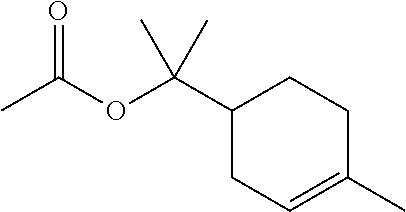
C1(C(OC(C)=O)(C)C)CC=C(C)CC1
